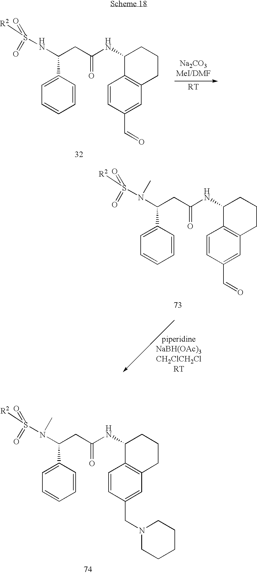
C(CC(NC1C2=C(CCC1)C=C(C=O)C=C2)=O)(NS(=O)(=O)[R2])C1=CC=CC=C1.C(CC(NC1C2=C(CCC1)C=C(C=O)C=C2)=O)(N(S(=O)(=O)[R2])C)C1=CC=CC=C1.C(CC(NC1C2=C(CCC1)C=C(CN1CCCCC1)C=C2)=O)(N(S(=O)(=O)[R2])C)C1=CC=CC=C1
